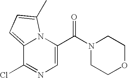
C1=C(C(N2CCOCC2)=O)N2C(=CC=C2C)C(Cl)=N1
